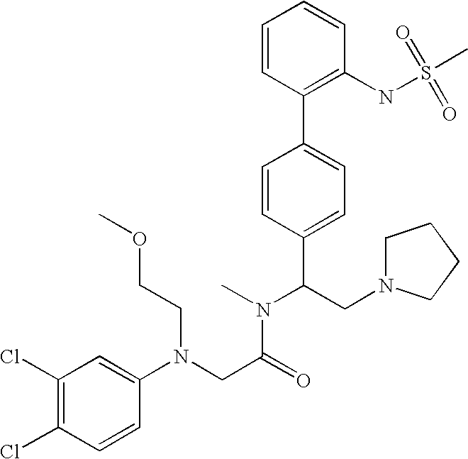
C(C(N(C)C(CN1CCCC1)C1=CC=C(C2=C(NS(C)(=O)=O)C=CC=C2)C=C1)=O)N(C1=CC(Cl)=C(Cl)C=C1)CCOC
